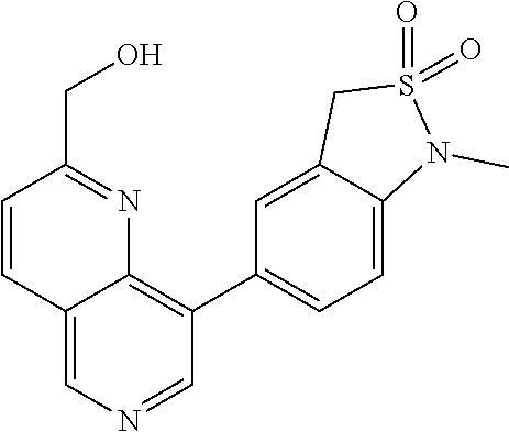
C1=CC(CO)=NC2=C(C3=CC=C4C(=C3)CS(=O)(=O)N4C)C=NC=C12
